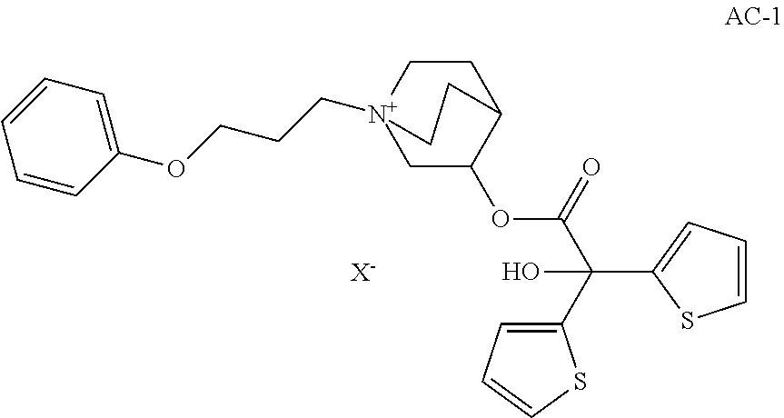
C1=CSC(C(C(=O)OC2C3CC[N+](CCCOC4=CC=CC=C4)(C2)CC3)(C2=CC=CS2)O)=C1.[X-]
